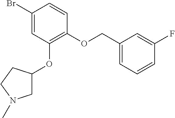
C1(Br)=CC(OC2CN(C)CC2)=C(OCC2=CC=CC(F)=C2)C=C1
